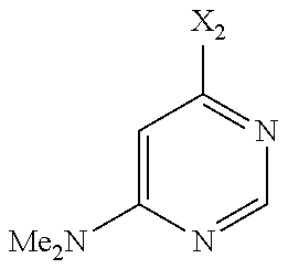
C1=C([Me2N])N=CN=C1[X2]
